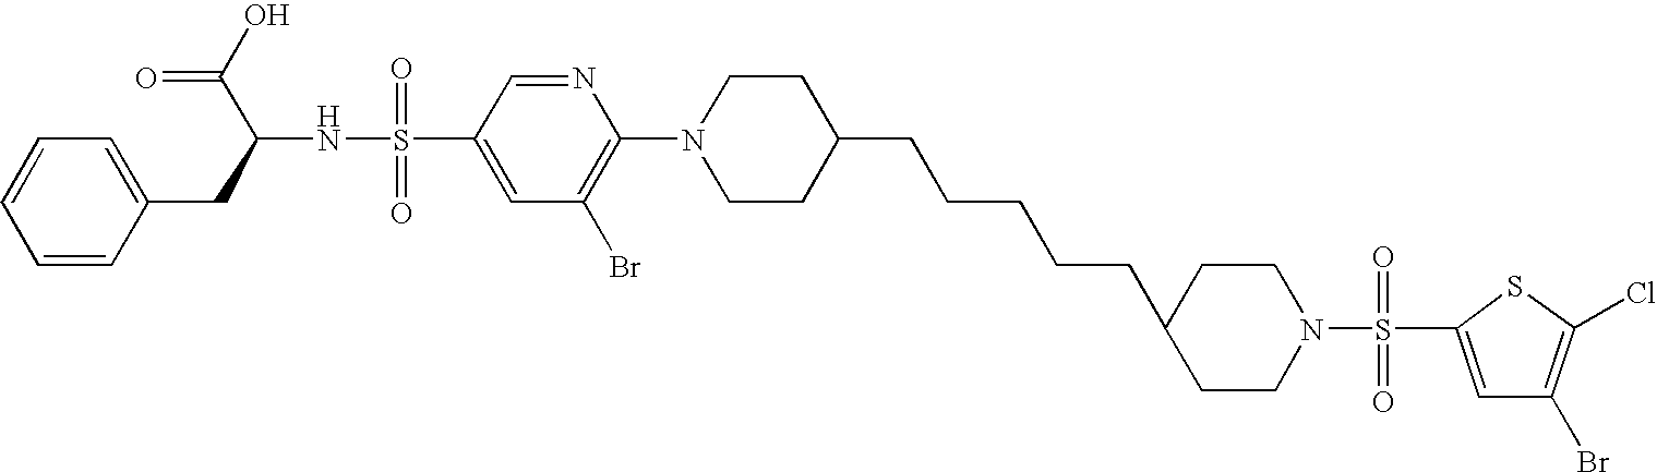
C1=C(S(=O)(=O)N2CCC(CCCCCC3CCN(C4=C(Br)C=C(S(=O)(=O)NC(CC5=CC=CC=C5)C(=O)O)C=N4)CC3)CC2)SC(Cl)=C1Br
